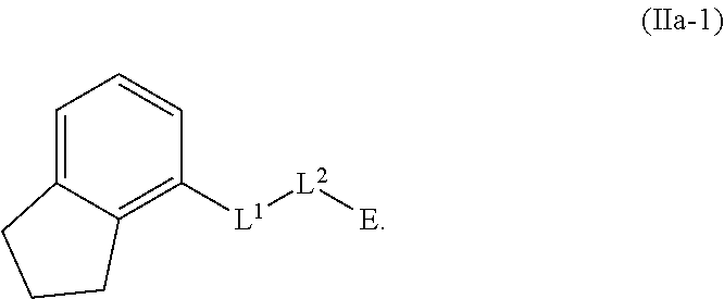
C12=CC=CC([L1][L2][E])=C1CCC2
